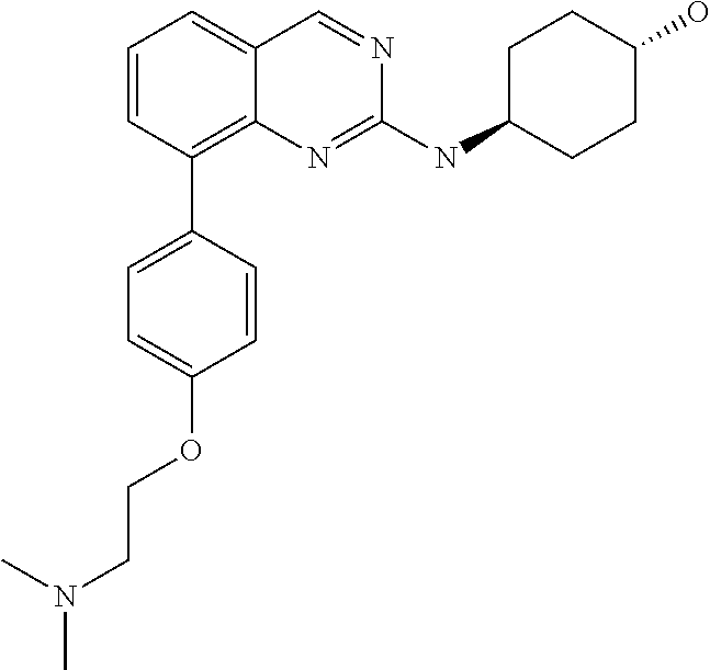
C1=CC=C2C(=C1C1=CC=C(OCCN(C)C)C=C1)N=C(NC1CCC(O)CC1)N=C2
